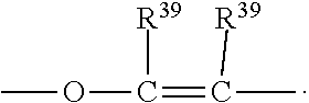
O(C(=C([R39])C)[R39])C
